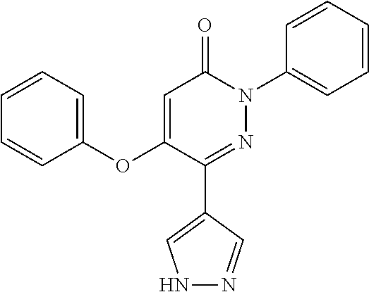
C1(C2=NN(C3=CC=CC=C3)C(=O)C=C2OC2=CC=CC=C2)=CNN=C1
